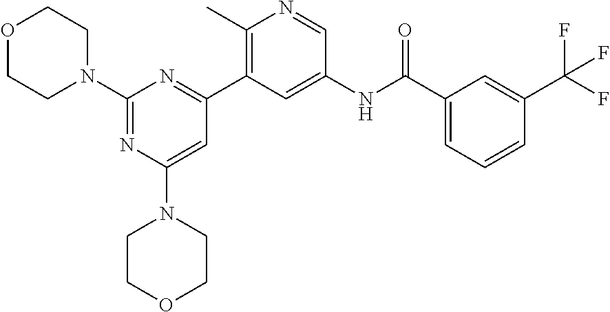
C1=C(N2CCOCC2)N=C(N2CCOCC2)N=C1C1=C(C)N=CC(NC(C2=CC=CC(C(F)(F)F)=C2)=O)=C1
